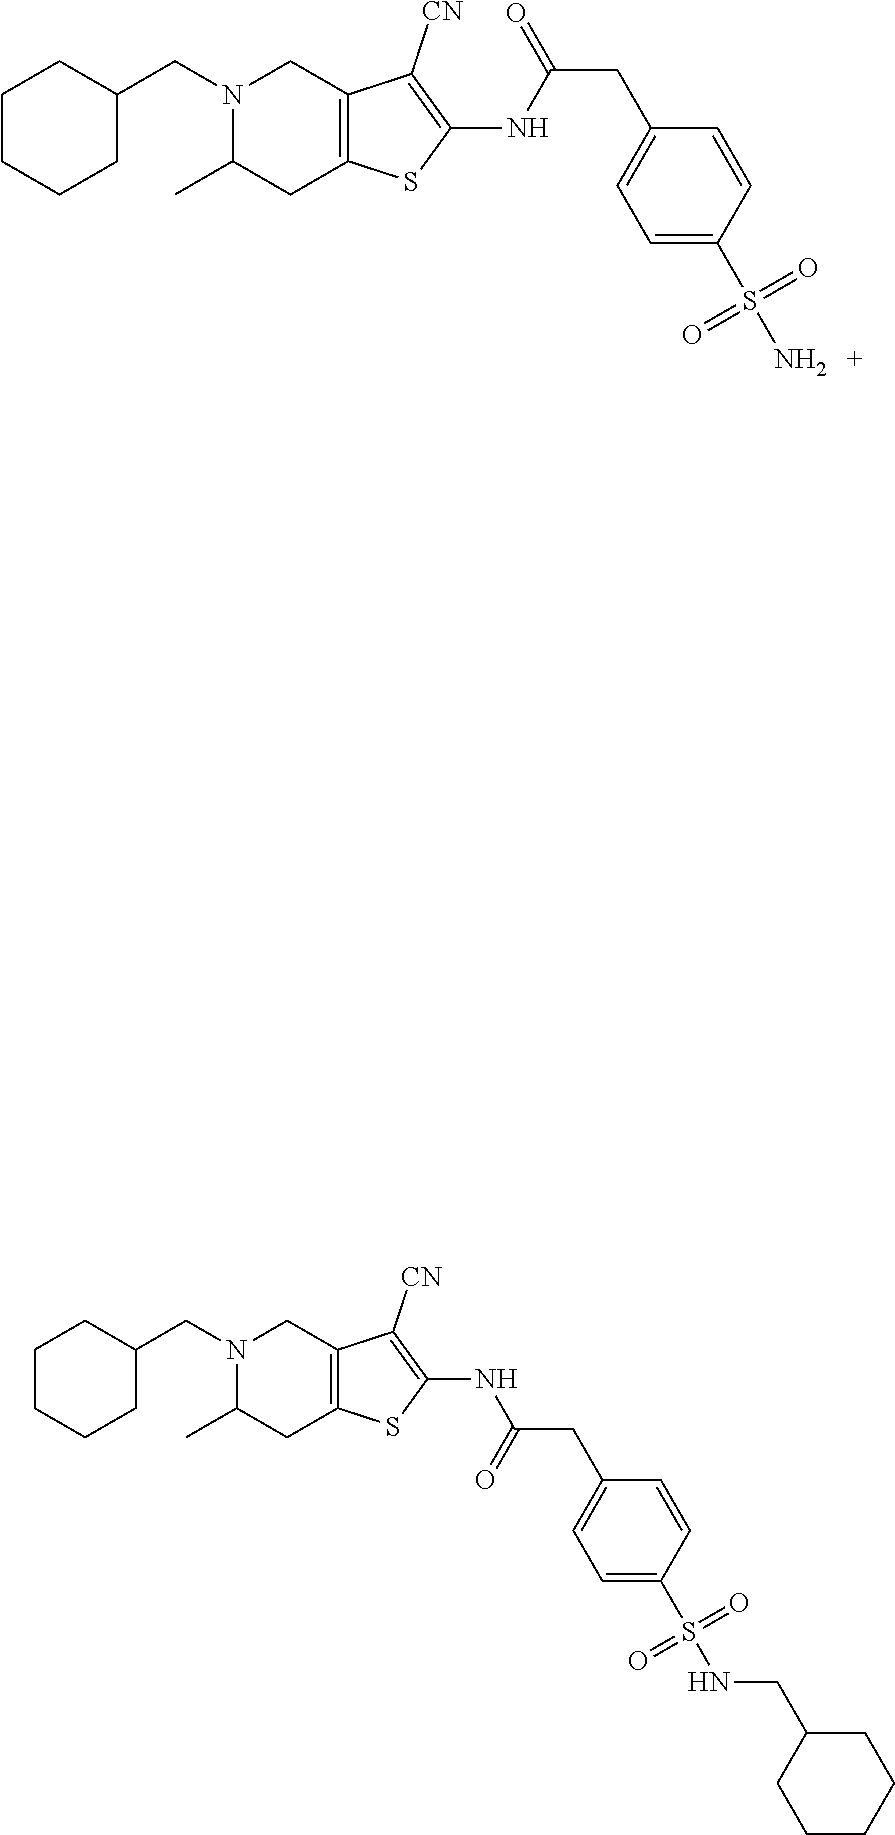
N1(CC2CCCCC2)C(C)CC2=C(C1)C([CN])=C(NC(CC1=CC=C(S(NCC3CCCCC3)(=O)=O)C=C1)=O)S2.C1CCCC(CN2C(C)CC3=C(C2)C([CN])=C(NC(CC2=CC=C(S(N)(=O)=O)C=C2)=O)S3)C1
